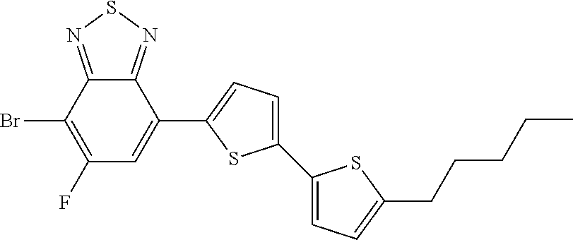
C12=NSN=C1C(Br)=C(F)C=C2C1=CC=C(C2=CC=C(CCCCC)S2)S1
